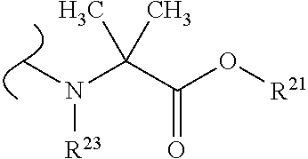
CN(C(C(O[R21])=O)(C)C)[R23]
